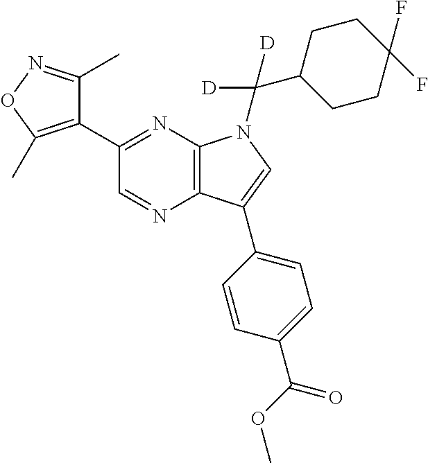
C12=C(N=C(C3=C(C)ON=C3C)C=N1)N(C(C1CCC(F)(F)CC1)([D])[D])C=C2C1=CC=C(C(OC)=O)C=C1
